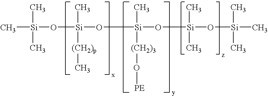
C[Si](O[Si](O[Si](O[Si](O[Si](C)(C)C)(C)C)(C)[(CH2)3]O[PE])([(CH2)p]C)C)(C)C
